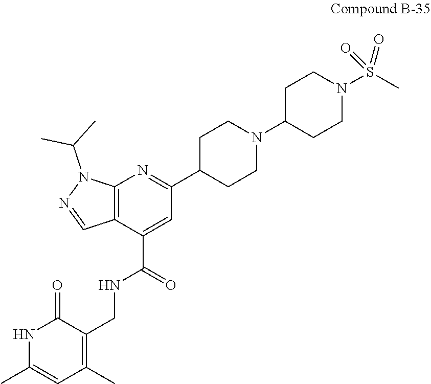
N1C(C)=CC(C)=C(CNC(C2=CC(C3CCN(C4CCN(S(C)(=O)=O)CC4)CC3)=NC3=C2C=NN3C(C)C)=O)C1=O
